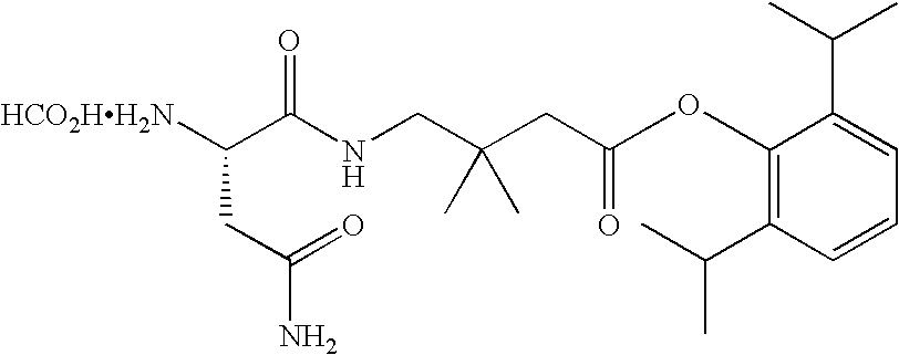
[HCO2HH2N]C(C(NCC(CC(=O)OC1=C(C(C)C)C=CC=C1C(C)C)(C)C)=O)CC(N)=O
